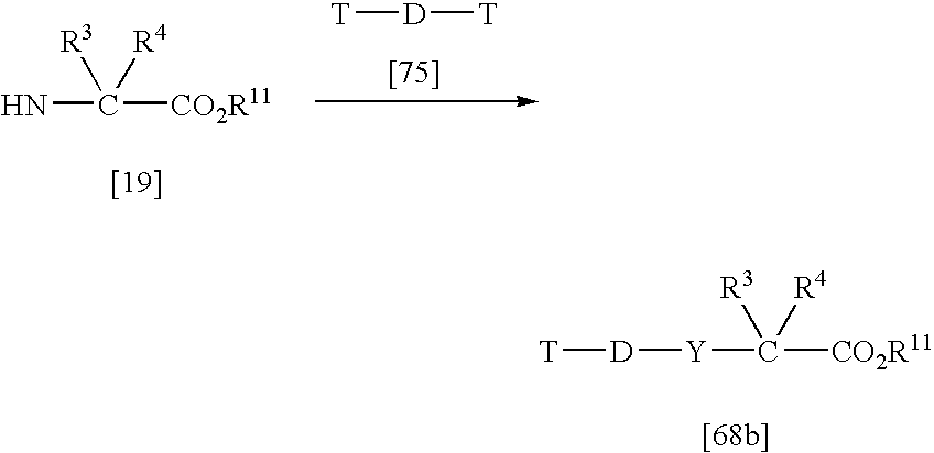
NC([CO2R11])([R3])[R4].[T][D][T].[Y](C([CO2R11])([R3])[R4])[D][T]
